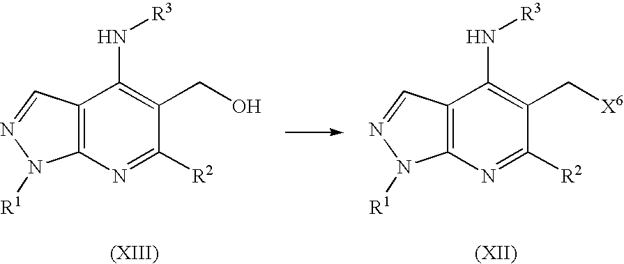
C12=C(N=C([R2])C(C[X6])=C1N[R3])N([R1])N=C2.C12=C(N=C([R2])C(CO)=C1N[R3])N([R1])N=C2
